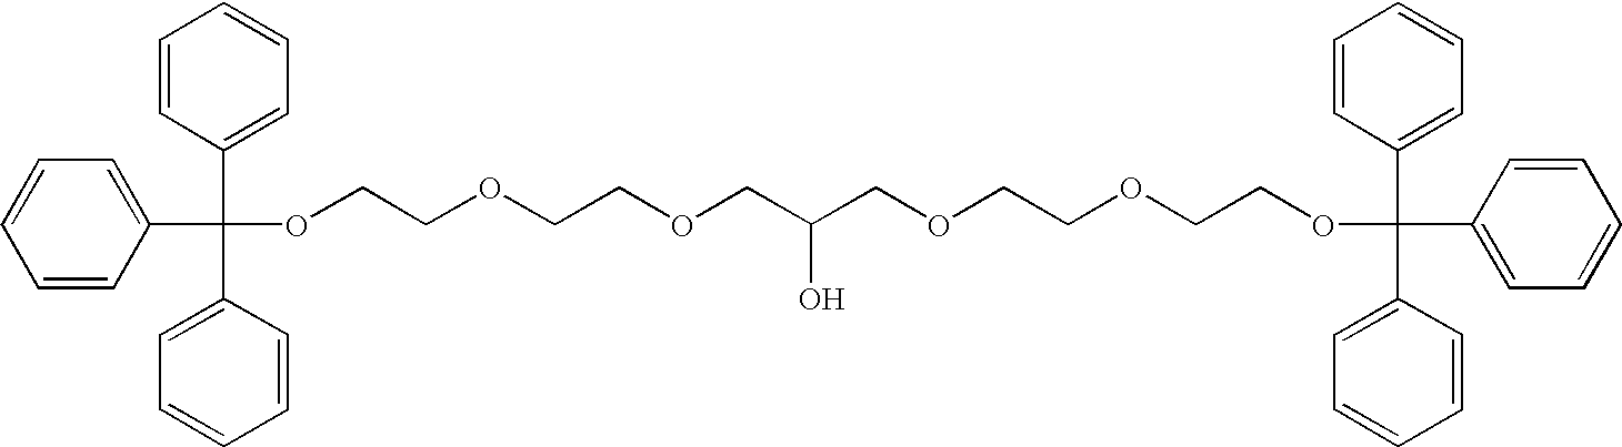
C1=CC(C(C2=CC=CC=C2)(C2=CC=CC=C2)OCCOCCOCC(COCCOCCOC(C2=CC=CC=C2)(C2=CC=CC=C2)C2=CC=CC=C2)O)=CC=C1
